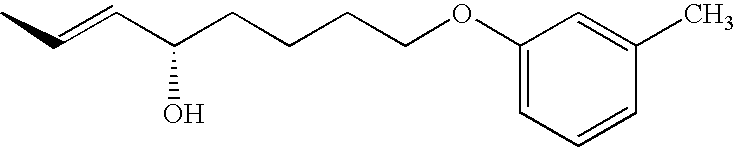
CC=CC(CCCCOC1=CC=CC(C)=C1)O
